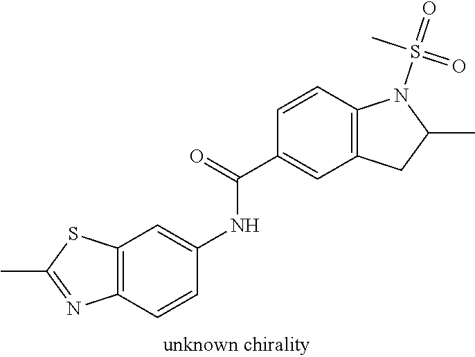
C12=C(C=CC(NC(C3=CC4=C(C=C3)N(S(=O)(C)=O)C(C)C4)=O)=C1)N=C(C)S2
